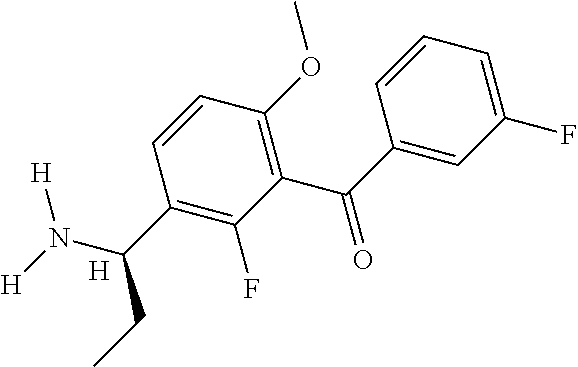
C1(F)=CC=CC(C(=O)C2=C(OC)C=CC(C(N([H])[H])CC)=C2F)=C1.[H]
